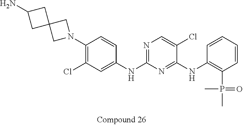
C1C2(CN(C3=C(Cl)C=C(NC4=NC=C(Cl)C(NC5=C(P(C)(C)=O)C=CC=C5)=N4)C=C3)C2)CC1N
